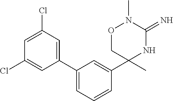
C1(C2=CC(Cl)=CC(Cl)=C2)=CC=CC(C2(C)NC(=N)N(C)OC2)=C1
